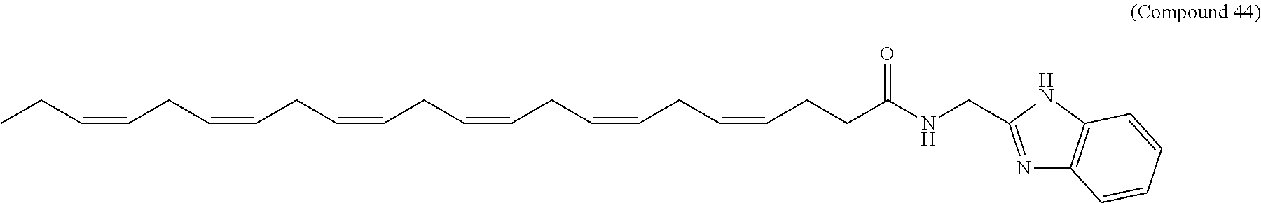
CCC=CCC=CCC=CCC=CCC=CCC=CCCC(NCC1=NC2=C(N1)C=CC=C2)=O
